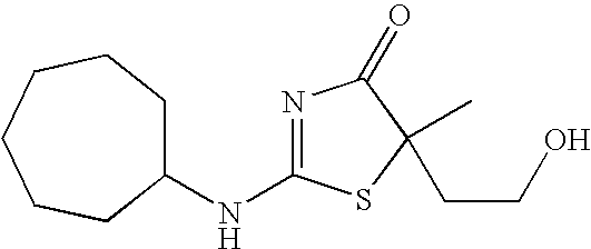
N1=C(NC2CCCCCC2)SC(C)(CCO)C1=O
